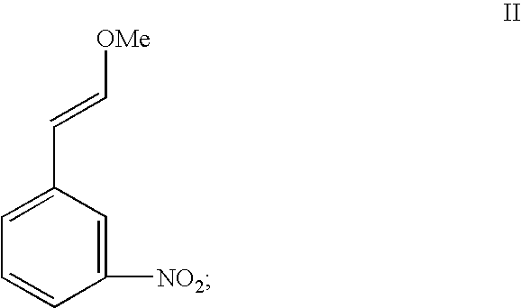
C1([NO2])=CC(C=C[OMe])=CC=C1
